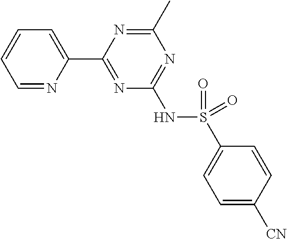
C1=NC(C2=NC(NS(=O)(C3=CC=C([CN])C=C3)=O)=NC(C)=N2)=CC=C1
